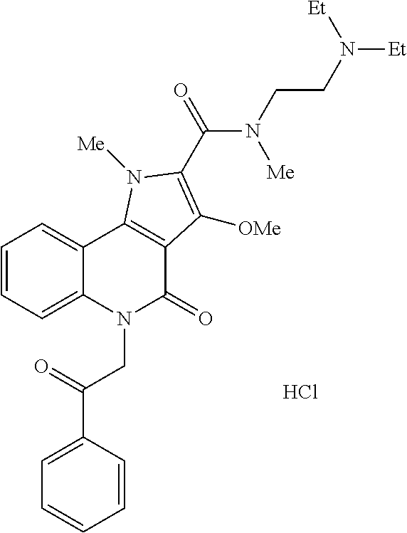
C1=CC=C2C(=C1)C1=C(C(=O)N2CC(C2=CC=CC=C2)=O)C([OMe])=C(C(=O)N(CCN([Et])[Et])[Me])N1[Me].Cl
